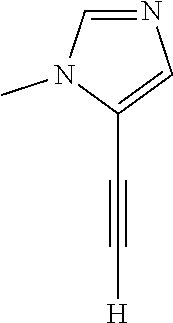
C1(C#C[H])=CN=CN1C
